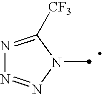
N1=C([CF3])N(C)N=N1
